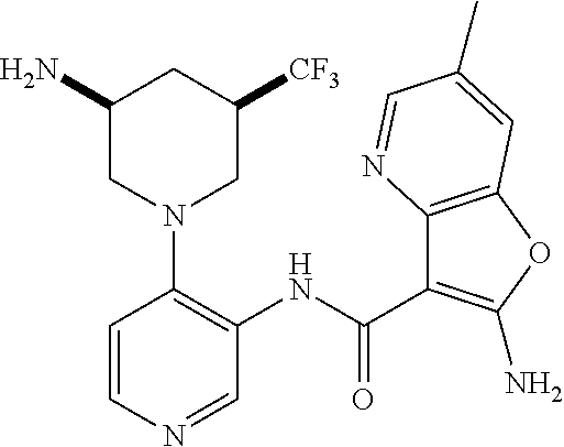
C1(N)CN(C2=C(NC(C3=C(N)OC4=C3N=CC(C)=C4)=O)C=NC=C2)CC([CF3])C1
